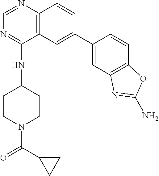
C1=C(C2=CC3=C(N=CN=C3NC3CCN(C(=O)C4CC4)CC3)C=C2)C=CC2=C1N=C(N)O2
